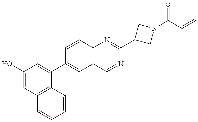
C1(O)=CC2=C(C(C3=CC4=C(C=C3)N=C(C3CN(C(C=C)=O)C3)N=C4)=C1)C=CC=C2
